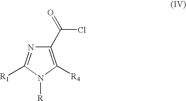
[R]N1C([R4])=C(C(Cl)=O)N=C1[R1]
